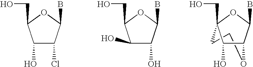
C1(O)C(Cl)C(B)OC1CO.C1(O)C(O)C(B)OC1CO.C1(B)OC2(CO)CCOC1C2O
